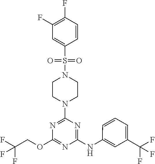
C1CN(S(=O)(=O)C2=CC(F)=C(F)C=C2)CCN1C1=NC(OCC(F)(F)F)=NC(NC2=CC(C(F)(F)F)=CC=C2)=N1
